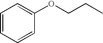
C1=CC=CC(OCCC)=C1
